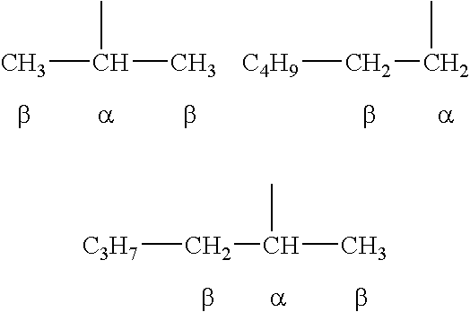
CC(C)C.[C4H9]CCC.[C3H7]CC(C)C
